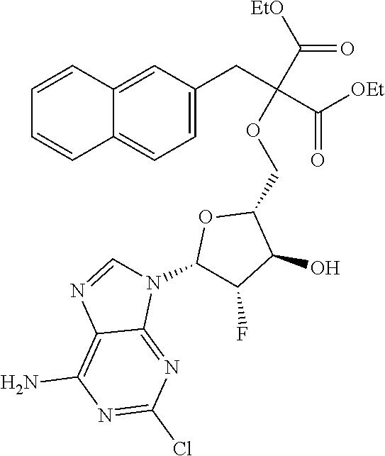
C1=C(CC(C([OEt])=O)(OCC2OC(N3C=NC4=C(N)N=C(Cl)N=C34)C(F)C2O)C([EtO])=O)C=C2C(=C1)C=CC=C2
